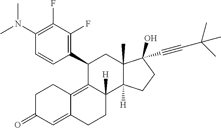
C1(C2=C(F)C(F)=C(N(C)C)C=C2)C2=C3C(=CC(=O)CC3)CCC2([H])C2([H])C(C)(C1)C(C#CC(C)(C)C)(O)CC2
